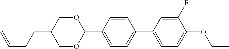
O1CC(CCC=C)COC1C1=CC=C(C2=CC=C(OCC)C(F)=C2)C=C1
